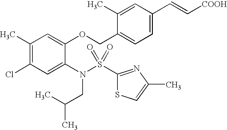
C1(C)=C(Cl)C=C(N(S(C2=NC(C)=CS2)(=O)=O)CC(C)C)C(OCC2=CC=C(C=C[COOH])C=C2C)=C1
